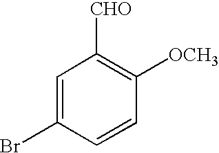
C1=C(Br)C=CC([OCH3])=C1[CHO]
